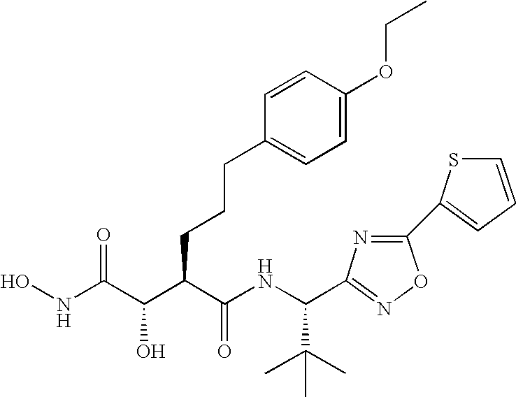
ONC(C(C(C(NC(C(C)(C)C)C1=NOC(C2=CC=CS2)=N1)=O)CCCC1=CC=C(OCC)C=C1)O)=O
